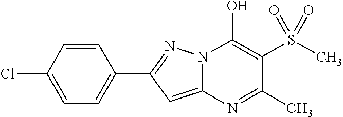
C12=CC(C3=CC=C(Cl)C=C3)=NN1C(O)=C(S(C)(=O)=O)C(C)=N2
